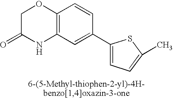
C12=C(C=C(C3=CC=C(C)S3)C=C1)NC(=O)CO2
